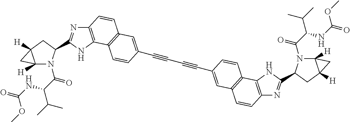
C12=C(NC(C3N(C(C(NC(=O)OC)C(C)C)=O)C4([H])C([H])(C3)C4)=N1)C1=C(C=C2)C=C(C#CC#CC2=CC3=C(C4=C(N=C(C5N(C(C(NC(=O)OC)C(C)C)=O)C6([H])C([H])(C5)C6)N4)C=C3)C=C2)C=C1
